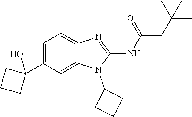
C1=C(C2(O)CCC2)C(F)=C2C(=C1)N=C(NC(=O)CC(C)(C)C)N2C1CCC1
